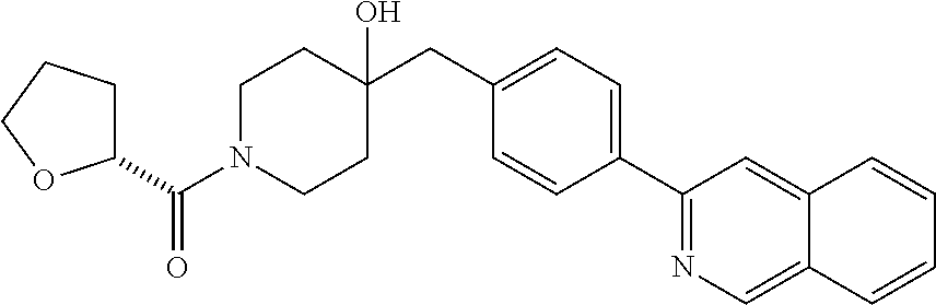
C1N(C(C2CCCO2)=O)CCC(CC2=CC=C(C3=NC=C4C(=C3)C=CC=C4)C=C2)(O)C1
